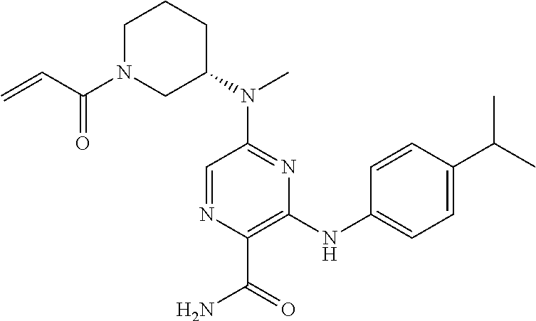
C=CC(N1CC(N(C2=NC(NC3=CC=C(C(C)C)C=C3)=C(C(=O)N)N=C2)C)CCC1)=O
